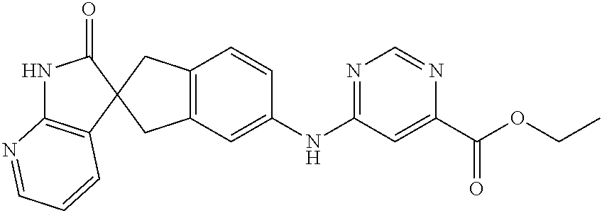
N1=C(NC2=CC3=C(CC4(C5=C(NC4=O)N=CC=C5)C3)C=C2)C=C(C(OCC)=O)N=C1
